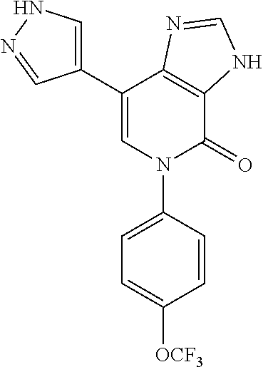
C1(C2=CNN=C2)=CN(C2=CC=C([OCF3])C=C2)C(=O)C2=C1N=CN2
